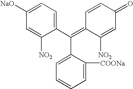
C1(=C(C2=CC=C([NaO])C=C2[NO2])C2=CC=CC=C2[COONa])C=CC(=O)C=C1[NO2]
